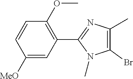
C1(Br)=C(C)N=C(C2=C(OC)C=CC([MeO])=C2)N1C
